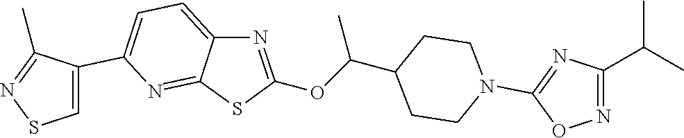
C1=C(C2=CSN=C2C)N=C2C(=C1)N=C(OC(C1CCN(C3=NC(C(C)C)=NO3)CC1)C)S2
